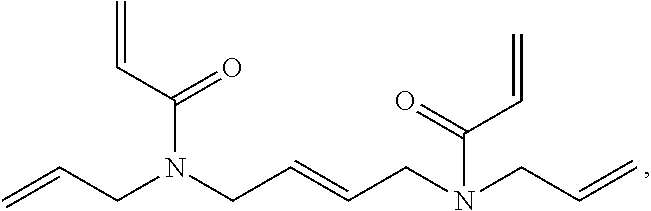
C=CCN(CC=CCN(CC=C)C(=O)C=C)C(=O)C=C
